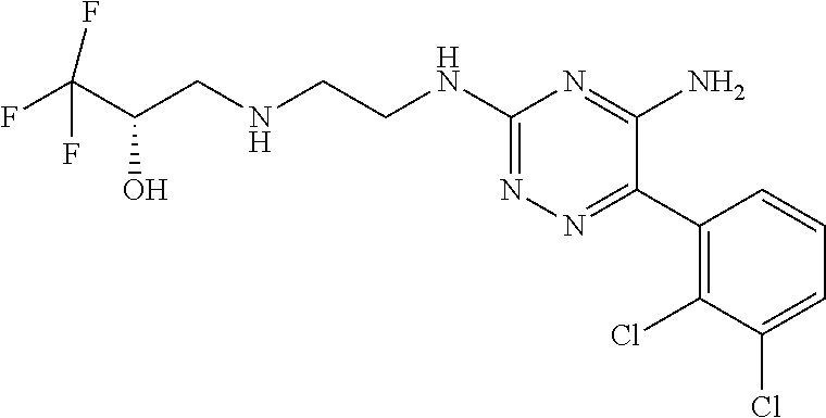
C1(NCCNCC(C(F)(F)F)O)=NN=C(C2=C(Cl)C(Cl)=CC=C2)C(N)=N1
